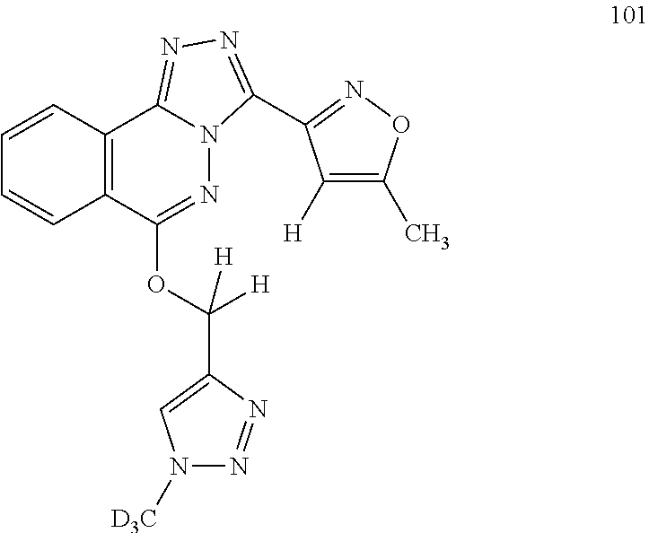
C12=C(C(OC([H])(C3=CN([D3C])N=N3)[H])=NN3C1=NN=C3C1=NOC(C)=C1[H])C=CC=C2
